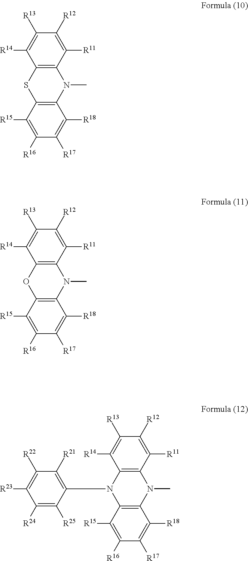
C1([R11])=C([R12])C([R13])=C([R14])C2=C1N(C)C1=C(S2)C([R15])=C([R16])C([R17])=C1[R18].C1([R11])=C([R12])C([R13])=C([R14])C2=C1N(C)C1=C(O2)C([R15])=C([R16])C([R17])=C1[R18].C1([R11])=C([R12])C([R13])=C([R14])C2=C1N(C)C1=C(N2C2=C([R21])C([R22])=C([R23])C([R24])=C2[R25])C([R15])=C([R16])C([R17])=C1[R18]
